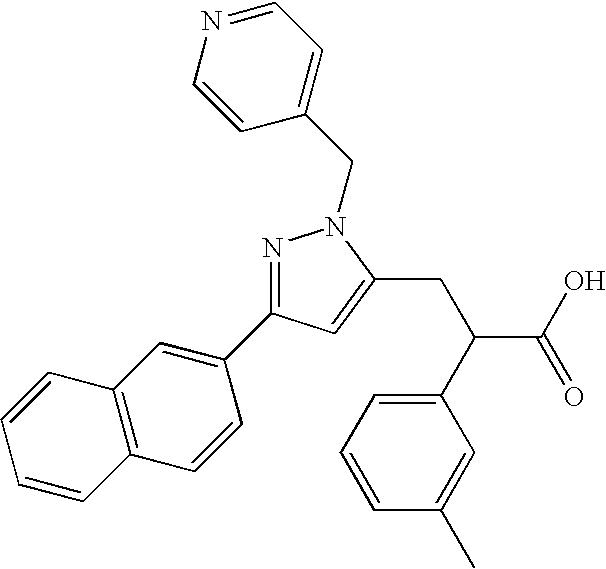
N1=C(C2=CC3=C(C=C2)C=CC=C3)C=C(CC(C(O)=O)C2=CC=CC(C)=C2)N1CC1=CC=NC=C1
